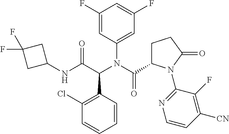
C1(NC(C(N(C(=O)C2CCC(=O)N2C2=NC=CC([CN])=C2F)C2=CC(F)=CC(F)=C2)C2=C(Cl)C=CC=C2)=O)CC(F)(F)C1
